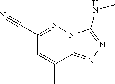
C1(C#N)=NN2C(=NN=C2NC)C(C)=C1
